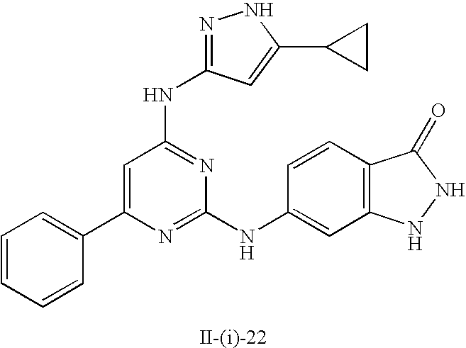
C1(C2=CC(NC3=NNC(C4CC4)=C3)=NC(NC3=CC4=C(C=C3)C(=O)NN4)=N2)=CC=CC=C1
